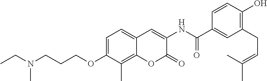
C1(C(NC2=CC3=CC=C(OCCCN(CC)C)C(C)=C3OC2=O)=O)=CC(CC=C(C)C)=C(O)C=C1
